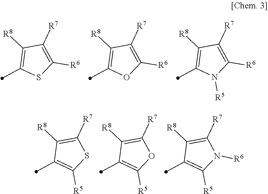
C1([R8])=C(C)SC([R6])=C1[R7].C1([R8])=C(C)OC([R6])=C1[R7].C1([R8])=C(C)N([R5])C([R6])=C1[R7].C1([R8])=C([R7])OC([R5])=C1C.C1([R8])=C([R7])N([R6])C([R5])=C1C.C1([R8])=C([R7])SC([R5])=C1C
